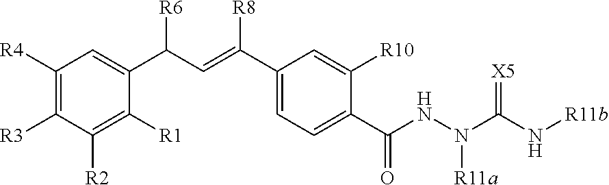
C1([R4])=C([R3])C([R2])=C([R1])C(C(C=C(C2=CC=C(C(=O)NN(C(=[X5])N[R11b])[R11a])C([R10])=C2)[R8])[R6])=C1
